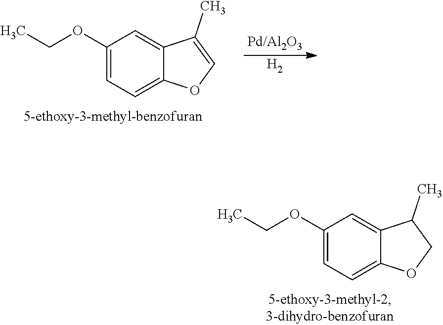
C1(OCC)=CC=C2C(=C1)C(C)=CO2.[H2].C1(OCC)=CC=C2C(=C1)C(C)CO2
